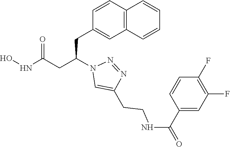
ONC(CC(N1C=C(CCNC(C2=CC(F)=C(F)C=C2)=O)N=N1)CC1=CC2=C(C=C1)C=CC=C2)=O
